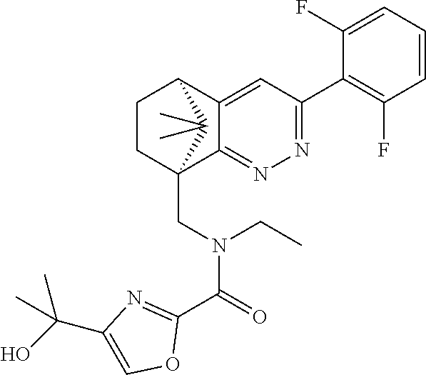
C12=CC(C3=C(F)C=CC=C3F)=NN=C1C1(CN(C(C3=NC(C(O)(C)C)=CO3)=O)CC)CCC2C1(C)C
